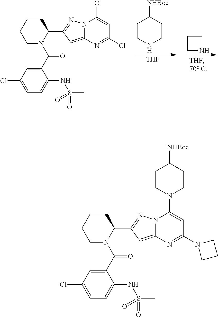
C1CCCN(C(C2=CC(Cl)=CC=C2NS(=O)(=O)C)=O)C1C1=NN2C(=C1)N=C(Cl)C=C2Cl.C1CNC1.C1CNCCC1[NHBoc].[THF].C1CCCN(C(C2=CC(Cl)=CC=C2NS(=O)(=O)C)=O)C1C1=NN2C(=C1)N=C(N1CCC1)C=C2N1CCC([NHBoc])CC1
